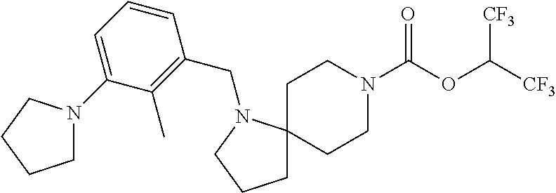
C1C2(N(CC3=C(C)C(N4CCCC4)=CC=C3)CC1)CCN(C(OC([CF3])[CF3])=O)CC2
